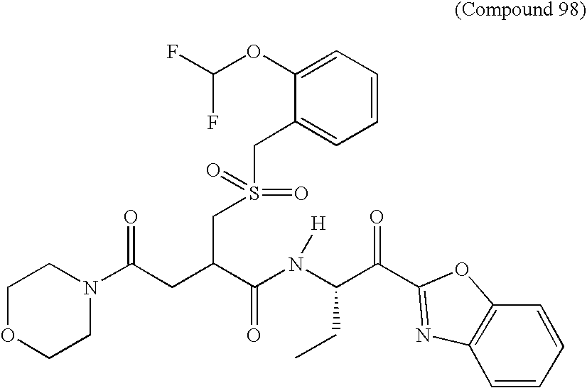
O=C(CC(CS(CC1=CC=CC=C1OC(F)F)(=O)=O)C(N([H])C(C(C1=NC2=C(O1)C=CC=C2)=O)CC)=O)N1CCOCC1
